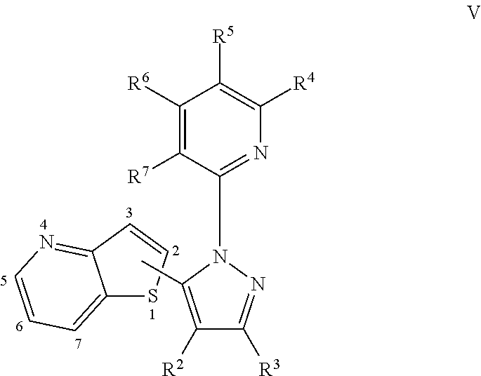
C12=CC=CN=C1C=CS2.C1([R2])=C(C)N(C2=NC([R4])=C([R5])C([R6])=C2[R7])N=C1[R3]
